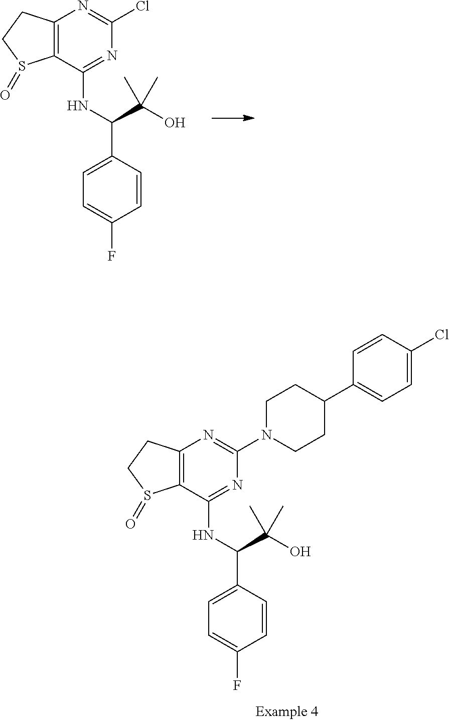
C12=C(C(NC(C3=CC=C(F)C=C3)C(O)(C)C)=NC(Cl)=N1)S(=O)CC2.C12=C(C(NC(C3=CC=C(F)C=C3)C(O)(C)C)=NC(N3CCC(C4=CC=C(Cl)C=C4)CC3)=N1)S(=O)CC2
